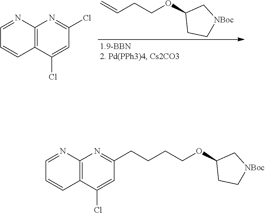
C1(OCCC=C)CC[NBoc]C1.C1=NC2=C(C=C1)C(Cl)=CC(Cl)=N2.C1=NC2=C(C=C1)C(Cl)=CC(CCCCOC1CC[NBoc]C1)=N2
